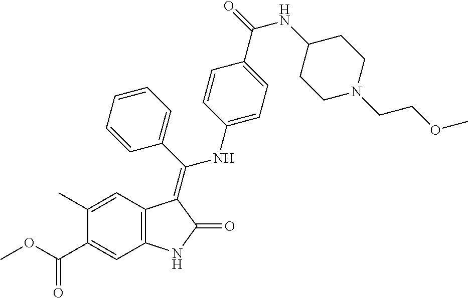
C1(C)=CC2=C(C=C1C(OC)=O)NC(=O)C2=C(C1=CC=CC=C1)NC1=CC=C(C(=O)NC2CCN(CCOC)CC2)C=C1
